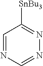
C1=NC=NN=C1[SnBu3]
